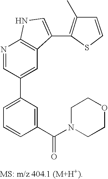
C1=C(C2=CC3=C(N=C2)NC=C3C2=C(C)C=CS2)C=C(C(N2CCOCC2)=O)C=C1
